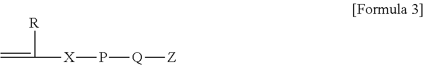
C=C([R])[X]P[Q][Z]
